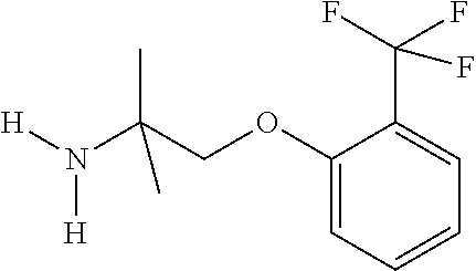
[H]N([H])C(COC1=CC=CC=C1C(F)(F)F)(C)C
